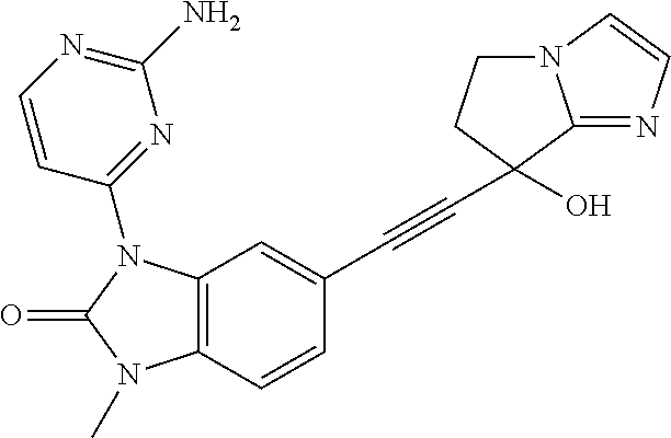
C12=C(C=CC(C#CC3(O)CCN4C3=NC=C4)=C1)N(C)C(=O)N2C1=NC(N)=NC=C1
